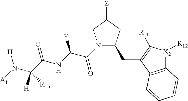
N(C([H])(C(=O)NC(C(=O)N1C(CC2=C([R11])[X2]([R12])C3=C2C=CC=C3)CC([Z])C1)[Y])[R1b])([A1])[H]
